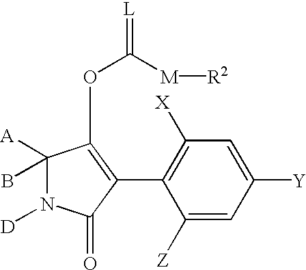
C1([Z])=CC([Y])=CC([X])=C1C1=C(OC(=[L])[M][R2])C(B)([A])N([D])C1=O
